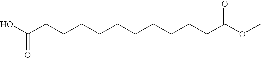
OC(CCCCCCCCCCC(OC)=O)=O
